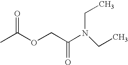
CC(OCC(N(CC)CC)=O)=O
